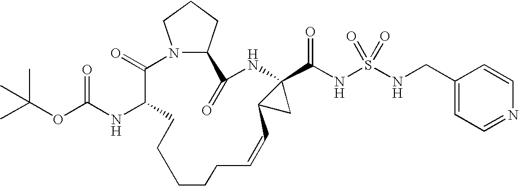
N12C(CCC1)C(=O)NC1(C(NS(=O)(=O)NCC3=CC=NC=C3)=O)C(C1)C=CCCCCCC(NC(OC(C)(C)C)=O)C2=O
